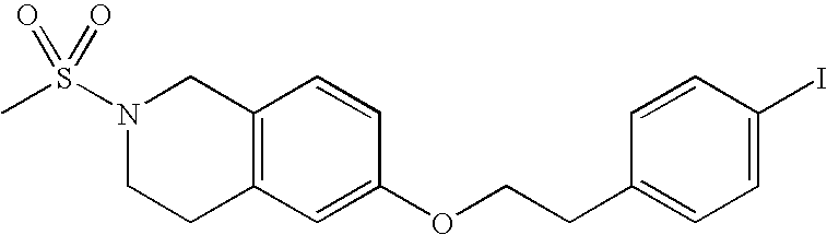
C12=C(CCN(S(C)(=O)=O)C1)C=C(OCCC1=CC=C(I)C=C1)C=C2
